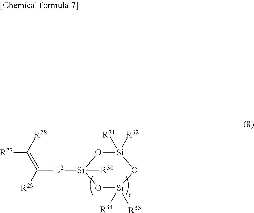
O1[Si]([R34])([R33])O[Si]([R31])([R32])O[Si]1([L2]C([R29])=C([R28])[R27])[R30]
